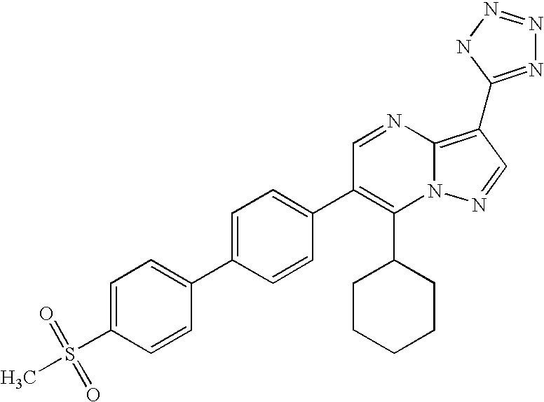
C1(C2CCCCC2)=C(C2=CC=C(C3=CC=C(S(C)(=O)=O)C=C3)C=C2)C=NC2=C(C3=NN=NN3)C=NN12
